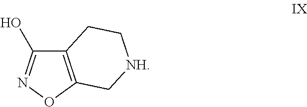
C12=C(ON=C1O)C[NH]CC2
